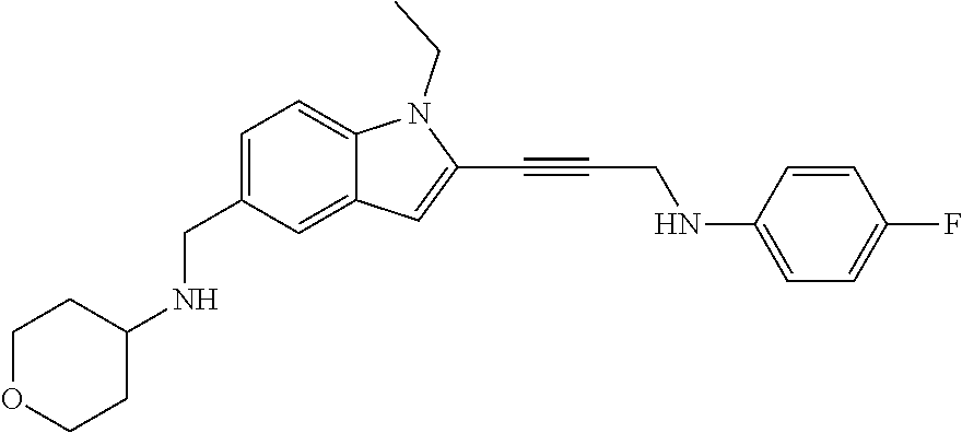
N1(CC)C2=CC=C(CNC3CCOCC3)C=C2C=C1C#CCNC1=CC=C(F)C=C1
